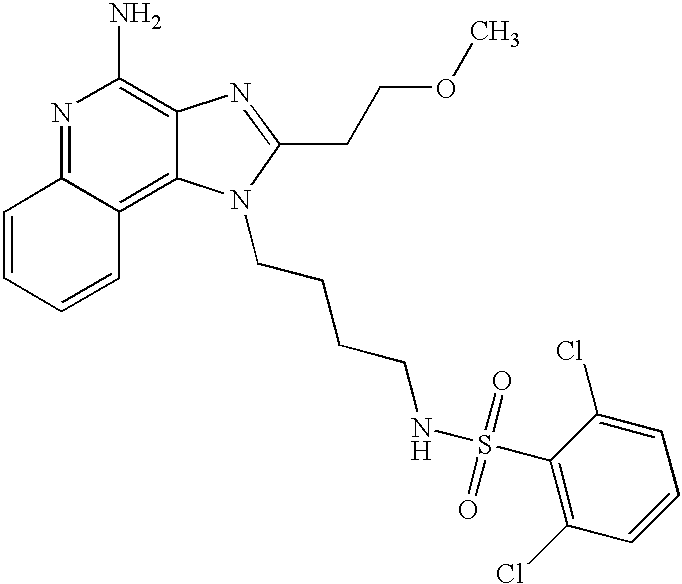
N1=C2C(=C3C(=C1N)N=C(CCOC)N3CCCCNS(=O)(=O)C1=C(Cl)C=CC=C1Cl)C=CC=C2
